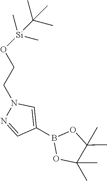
B1(C2=CN(CCO[Si](C)(C)C(C)(C)C)N=C2)OC(C)(C)C(C)(C)O1
